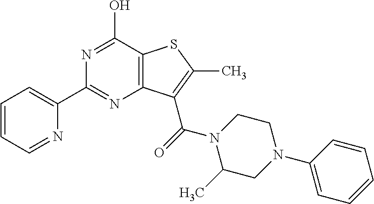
C1=CC=NC(C2=NC3=C(C(O)=N2)SC(C)=C3C(N2C(C)CN(C3=CC=CC=C3)CC2)=O)=C1
